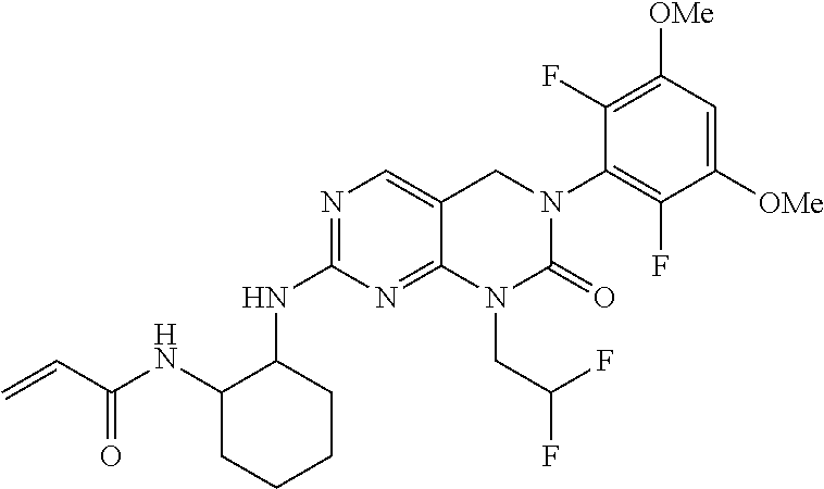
N(C1=NC=C2C(=N1)N(CC(F)F)C(=O)N(C1=C(F)C([OMe])=CC([OMe])=C1F)C2)C1C(NC(C=C)=O)CCCC1
